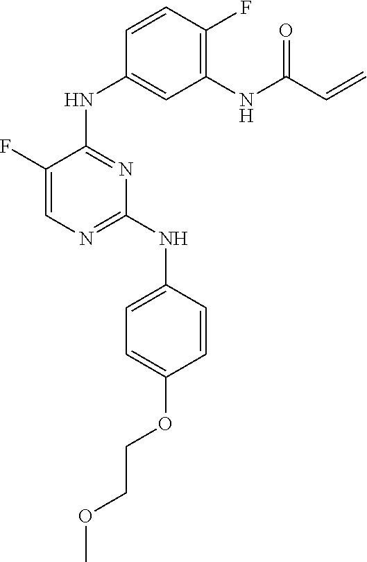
C1(F)=CN=C(NC2=CC=C(OCCOC)C=C2)N=C1NC1=CC(NC(C=C)=O)=C(F)C=C1
